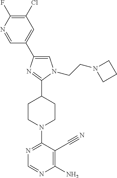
C1=C(C2=CN(CCN3CCC3)C(C3CCN(C4=NC=NC(N)=C4C#N)CC3)=N2)C=NC(F)=C1Cl
